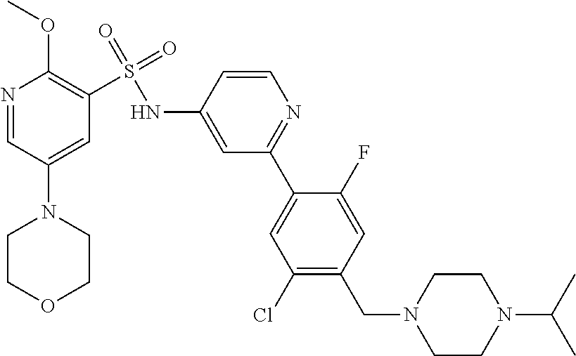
N1=CC(N2CCOCC2)=CC(S(NC2=CC(C3=CC(Cl)=C(CN4CCN(C(C)C)CC4)C=C3F)=NC=C2)(=O)=O)=C1OC
